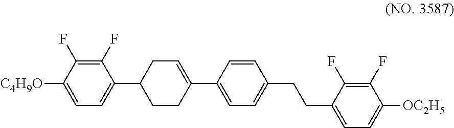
C1(F)=C(F)C([C4H9O])=CC=C1C1CCC(C2=CC=C(CCC3=CC=C([OC2H5])C(F)=C3F)C=C2)=CC1
